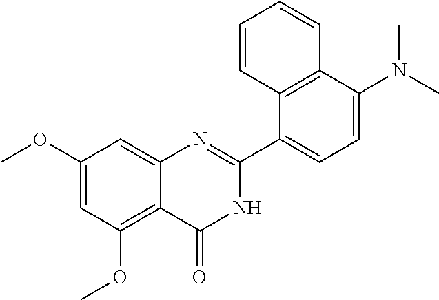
C1(OC)=CC(OC)=C2C(=C1)N=C(C1=CC=C(N(C)C)C3=C1C=CC=C3)NC2=O
